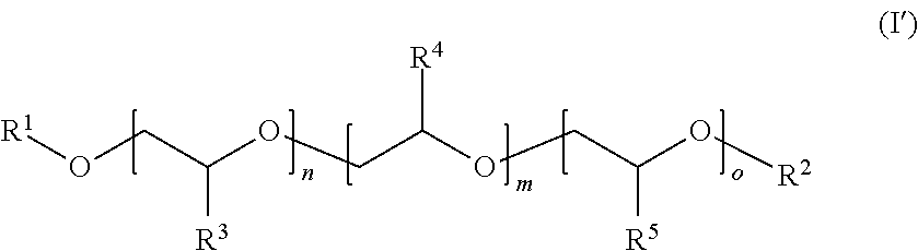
[R1]OCC(OCC(OCC(O[R2])[R5])[R4])[R3]
